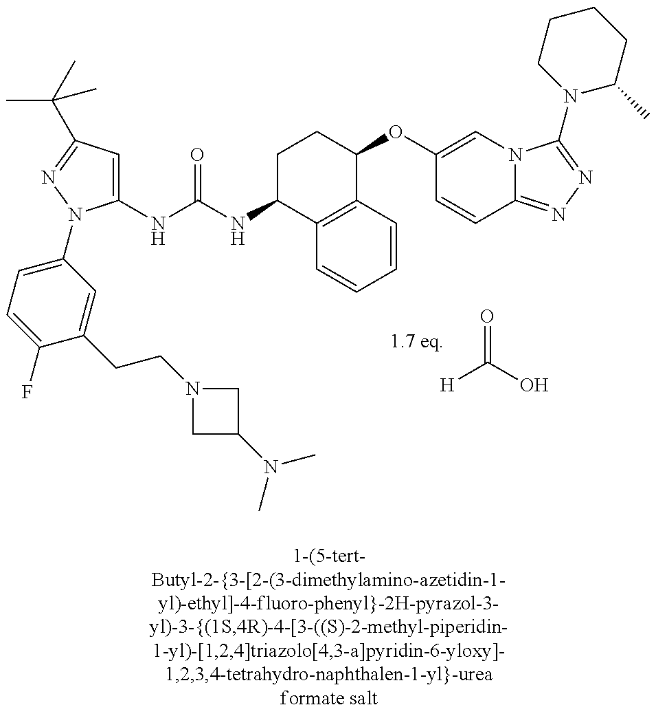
[H]C(=O)O.C1(NC(=O)NC2C3=C(C(OC4=CN5C(=NN=C5N5C(C)CCCC5)C=C4)CC2)C=CC=C3)=CC(C(C)(C)C)=NN1C1=CC=C(F)C(CCN2CC(N(C)C)C2)=C1
